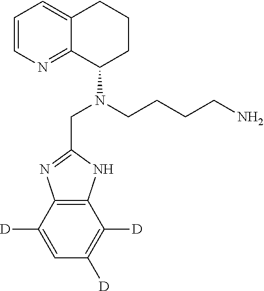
C12=C(C([D])=CC([D])=C1[D])N=C(CN(C1CCCC3=CC=CN=C13)CCCCN)N2
